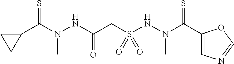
C(N(C)NC(=O)CS(NN(C)C(=S)C1=CN=CO1)(=O)=O)(=S)C1CC1
